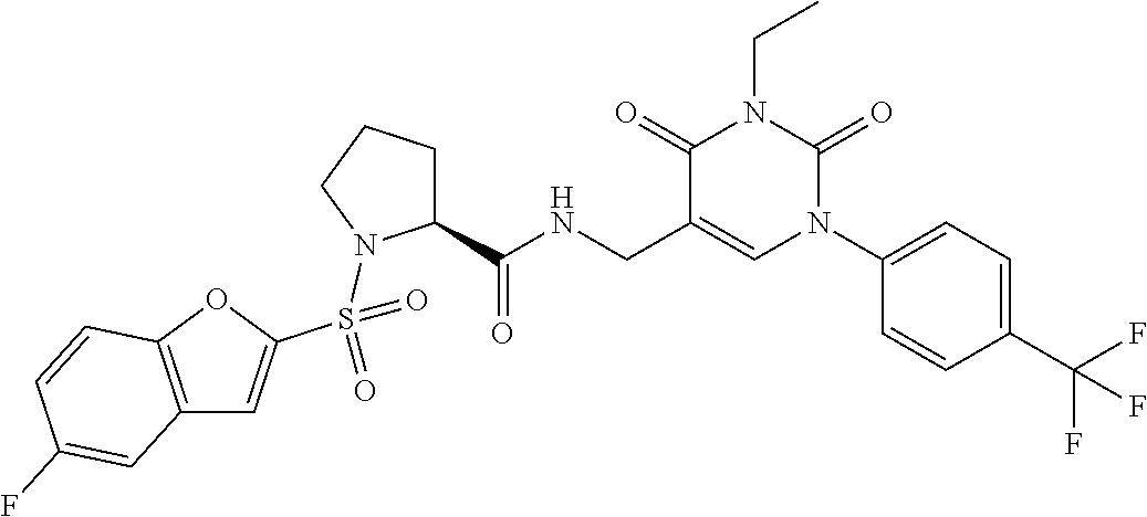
C12=C(OC(S(=O)(=O)N3C(C(NCC4=CN(C5=CC=C(C(F)(F)F)C=C5)C(=O)N(CC)C4=O)=O)CCC3)=C1)C=CC(F)=C2
